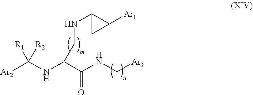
[Ar2]C(NC(C(NC[Ar3])=O)CNC1CC1[Ar1])([R1])[R2]
